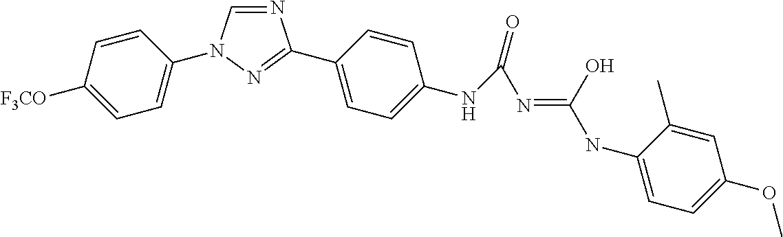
N1=CN(C2=CC=C([F3CO])C=C2)N=C1C1=CC=C(NC(=O)N=C(NC2=CC=C(OC)C=C2C)O)C=C1
